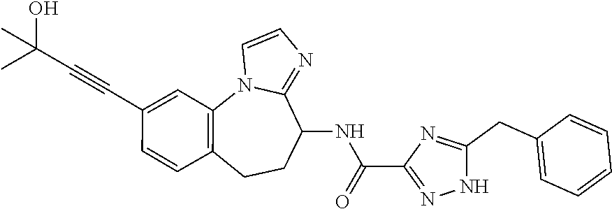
N12C3=C(C=CC(C#CC(O)(C)C)=C3)CCC(NC(C3=NNC(CC4=CC=CC=C4)=N3)=O)C1=NC=C2
